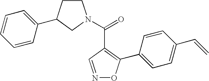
C1CC(C2=CC=CC=C2)CN1C(=O)C1=C(C2=CC=C(C=C)C=C2)ON=C1
